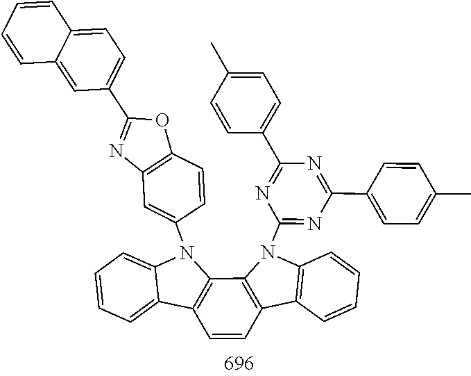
C12=CC=CC=C1N(C1=CC3=C(C=C1)OC(C1=CC=C4C(=C1)C=CC=C4)=N3)C1=C2C=CC2=C1N(C1=NC(C3=CC=C(C)C=C3)=NC(C3=CC=C(C)C=C3)=N1)C1=C2C=CC=C1
